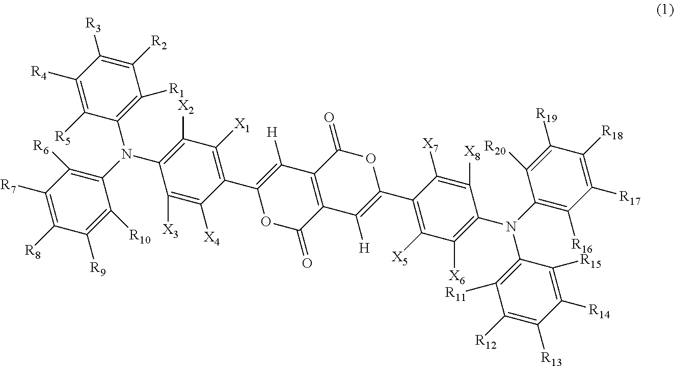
C1([R2])=C([R3])C([R4])=C([R5])C(N(C2=C([R6])C([R7])=C([R8])C([R9])=C2[R10])C2=C([X2])C([X1])=C(C3=C([H])C4=C(C(=O)O3)C([H])=C(C3=C([X5])C([X6])=C(N(C5=C([R16])C([R17])=C([R18])C([R19])=C5[R20])C5=C([R11])C([R12])=C([R13])C([R14])=C5[R15])C([X8])=C3[X7])OC4=O)C([X4])=C2[X3])=C1[R1]
